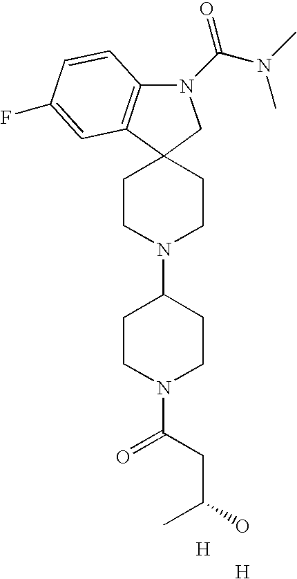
N1(C(N(C)C)=O)C2=C(C3(C1)CCN(C1CCN(C(=O)CC(O)C)CC1)CC3)C=C(F)C=C2.[H].[H]
